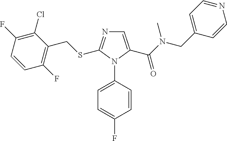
C1=CC(F)=C(Cl)C(CSC2=NC=C(C(N(CC3=CC=NC=C3)C)=O)N2C2=CC=C(F)C=C2)=C1F
